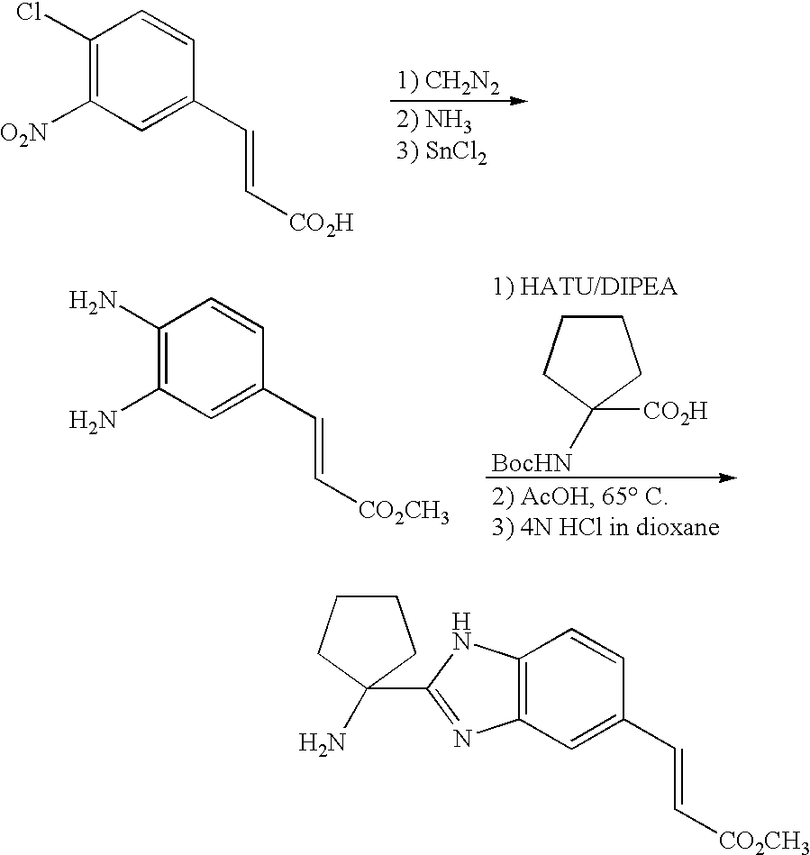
C1(Cl)=C([O2N])C=C(C=C[CO2H])C=C1.C1(N)=C(N)C=C(C=C[CO2CH3])C=C1.C1CCC([BocHN])([CO2H])C1.C12=C(C=C(C=C[CO2CH3])C=C1)N=C(C1(N)CCCC1)N2
